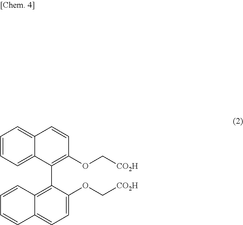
C1=C2C(=CC=C1)C(C1=C3C(=CC=C1OC[CO2H])C=CC=C3)=C(OC[CO2H])C=C2
